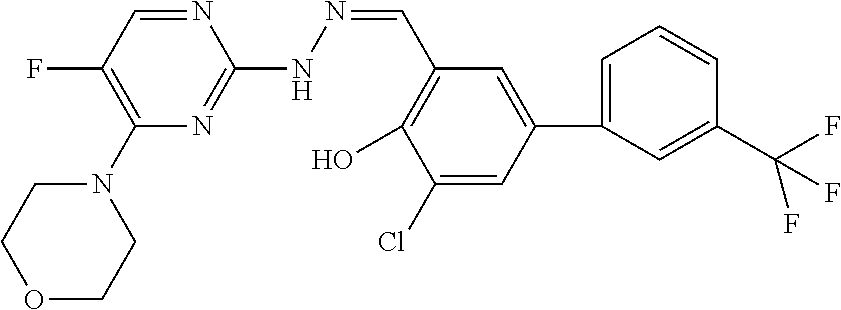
O1CCN(C2=C(F)C=NC(NN=CC3=C(O)C(Cl)=CC(C4=CC=CC(C(F)(F)F)=C4)=C3)=N2)CC1
